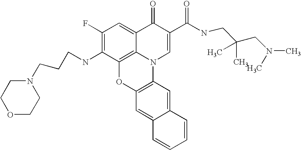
C1(F)=C(NCCCN2CCOCC2)C2=C3C(=C1)C(=O)C(C(NCC(CN(C)C)(C)C)=O)=CN3C1=C(O2)C=C2C(=C1)C=CC=C2
